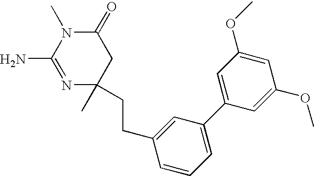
N1=C(N)N(C)C(=O)CC1(C)CCC1=CC(C2=CC(OC)=CC(OC)=C2)=CC=C1
